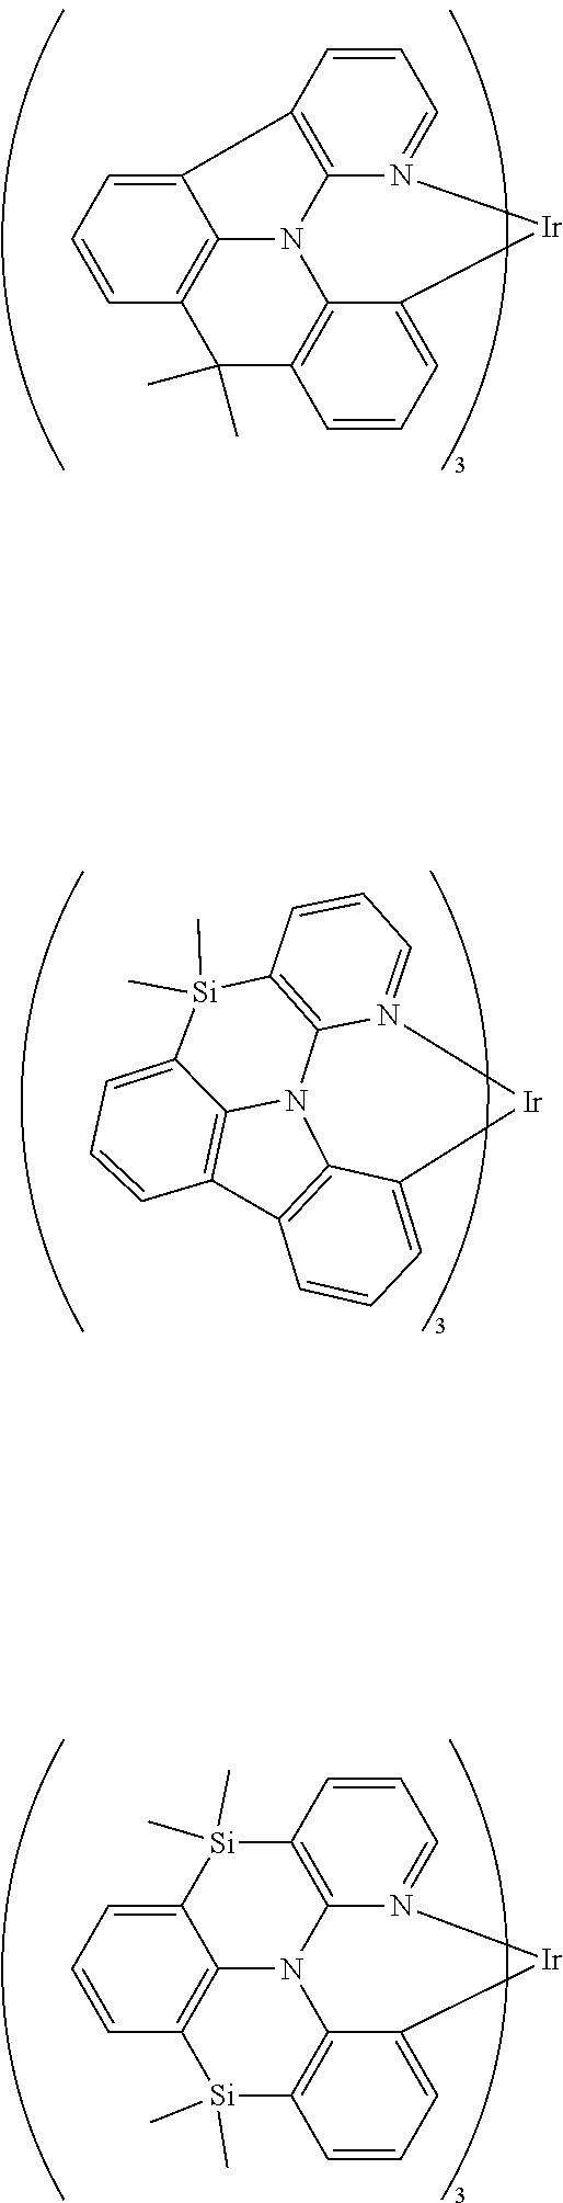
C12=CC=CC3=C1N1C4=C([Si]2(C)C)C=CC=N4[Ir]C2=CC=CC(=C12)[Si]3(C)C.C12=C3C(=CC=C1)[Ir]N1=CC=CC4=C1N3C1=C2C=CC=C1[Si]4(C)C.C12=CC=CC3=C1N1C4=C2C=CC=N4[Ir]C2=CC=CC(=C12)C3(C)C
